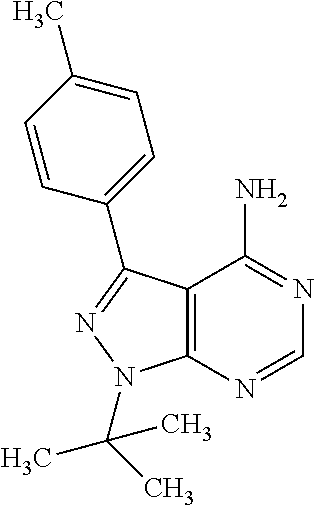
C12=C(N=CN=C1N)N(C(C)(C)C)N=C2C1=CC=C(C)C=C1
